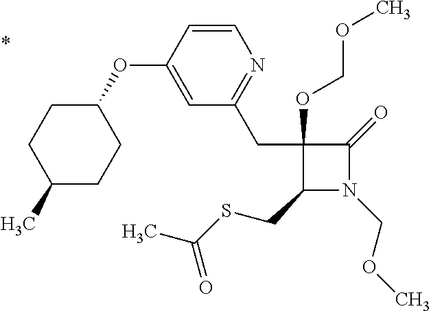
C1(CSC(C)=O)N(COC)C(=O)C1(CC1=NC=CC(OC2CCC(C)CC2)=C1)OCOC
